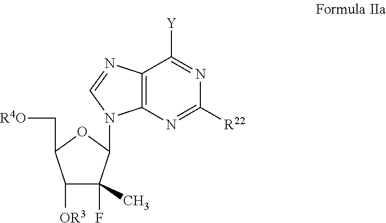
C1([OR3])C(F)(C)C(N2C3=C(N=C2)C([Y])=NC([R22])=N3)OC1C[R4O]
